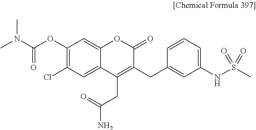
C1(OC(N(C)C)=O)=C(Cl)C=C2C(=C1)OC(=O)C(CC1=CC(NS(C)(=O)=O)=CC=C1)=C2CC(N)=O
